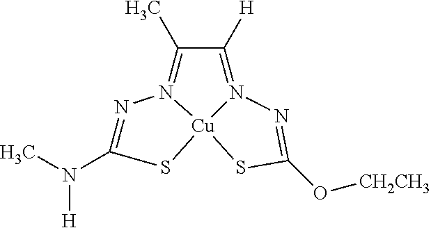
N1=C(N(C)[H])S[Cu]23N1=C(C)C([H])=N2N=C(O[CH2CH3])S3
